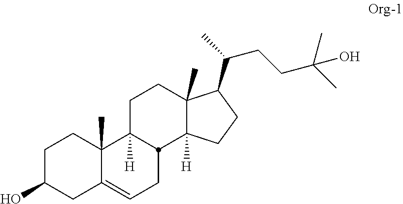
C1C(O)CC2=CCC3C([H])(C2(C)C1)CCC1(C)C3([H])CCC1C(CCC(C)(C)O)C
